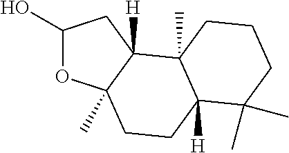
C1(O)OC2(C)C([H])(C1)C1(C)C([H])(CC2)C(C)(C)CCC1
